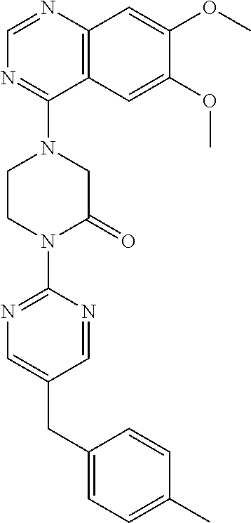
C12=C(N=CN=C1N1CCN(C3=NC=C(CC4=CC=C(C)C=C4)C=N3)C(=O)C1)C=C(OC)C(OC)=C2
